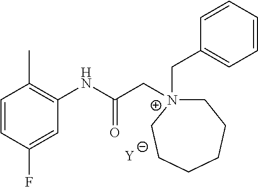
[Y].C1=CC(F)=CC(NC(C[N+]2(CC3=CC=CC=C3)CCCCCC2)=O)=C1C
